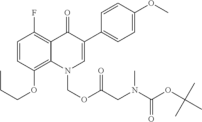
C1=CC(OCCC)=C2C(=C1F)C(=O)C(C1=CC=C(OC)C=C1)=CN2COC(CN(C(OC(C)(C)C)=O)C)=O
